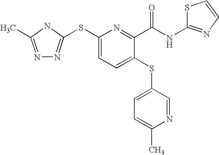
N1=C(C)NC(SC2=CC=C(SC3=CC=C(C)N=C3)C(C(NC3=NC=CS3)=O)=N2)=N1
